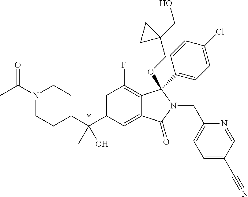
C1=C(C(C2CCN(C(C)=O)CC2)(O)C)C=C2C(=C1F)C(C1=CC=C(Cl)C=C1)(OCC1(CO)CC1)N(CC1=CC=C(C#N)C=N1)C2=O
